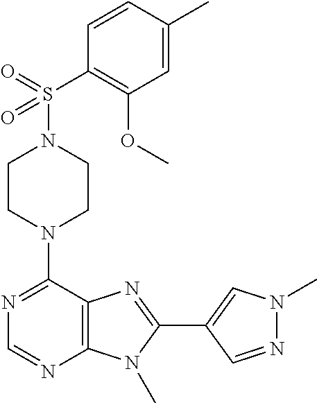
C1CN(C2=NC=NC3=C2N=C(C2=CN(C)N=C2)N3C)CCN1S(C1=C(OC)C=C(C)C=C1)(=O)=O
